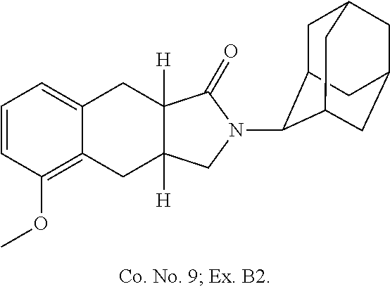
C12=CC=CC(OC)=C1CC1([H])C([H])(C2)C(=O)N(C2C3CC4CC(CC2C4)C3)C1
